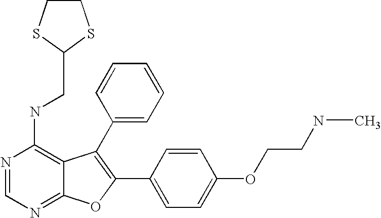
N1=CN=C2C(=C1NCC1SCCS1)C(C1=CC=CC=C1)=C(C1=CC=C(OCCNC)C=C1)O2
